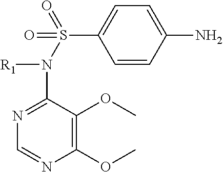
C1=CC(N)=CC=C1S(=O)(=O)N(C1=NC=NC(OC)=C1OC)[R1]
